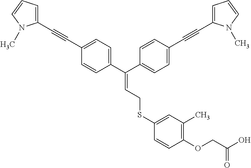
C(=C(C1=CC=C(C#CC2=CC=CN2C)C=C1)C1=CC=C(C#CC2=CC=CN2C)C=C1)CSC1=CC(C)=C(OCC(O)=O)C=C1
